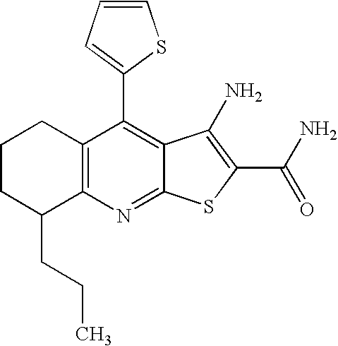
C1CC(CCC)C2=C(C1)C(C1=CC=CS1)=C1C(=N2)SC(C(N)=O)=C1N
